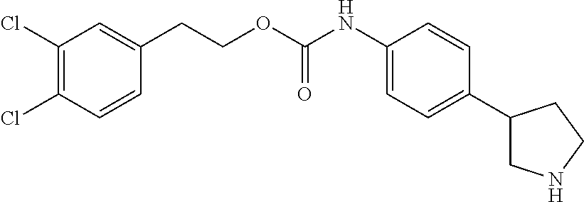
C1(Cl)=C(Cl)C=CC(CCOC(NC2=CC=C(C3CNCC3)C=C2)=O)=C1
